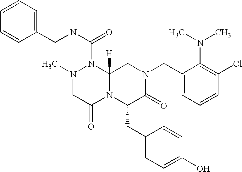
C1=CC(CNC(=O)N2N(C)CC(=O)N3C2([H])CN(CC2=CC=CC(Cl)=C2N(C)C)C(=O)C3CC2=CC=C(O)C=C2)=CC=C1
